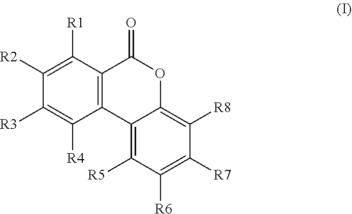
C12=C([R5])C([R6])=C([R7])C([R8])=C1OC(=O)C1=C2C([R4])=C([R3])C([R2])=C1[R1]
